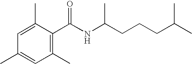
C1=C(C)C(C(NC(CCCC(C)C)C)=O)=C(C)C=C1C
